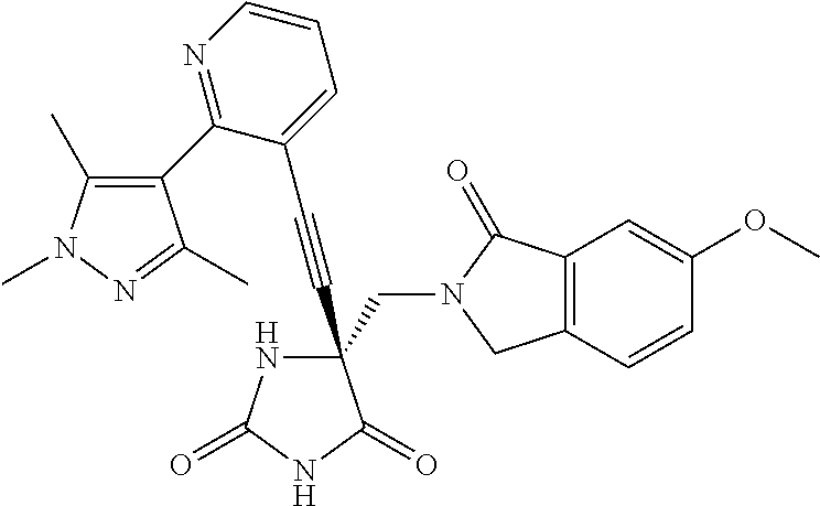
C(#CC1(CN2C(=O)C3=C(C2)C=CC(OC)=C3)NC(=O)NC1=O)C1=CC=CN=C1C1=C(C)N(C)N=C1C
